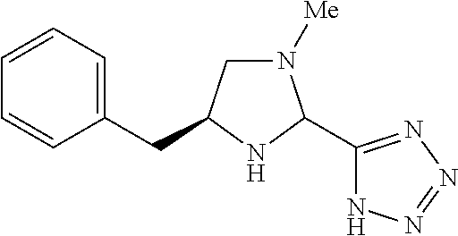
C1N([Me])C(C2=NN=NN2)NC1CC1=CC=CC=C1
